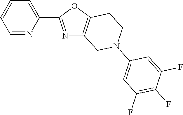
C1=NC(C2=NC3=C(O2)CCN(C2=CC(F)=C(F)C(F)=C2)C3)=CC=C1
